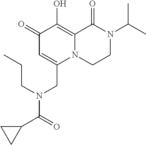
C1(=O)C=C(CN(C(C2CC2)=O)CCC)N2C(=C1O)C(=O)N(C(C)C)CC2
